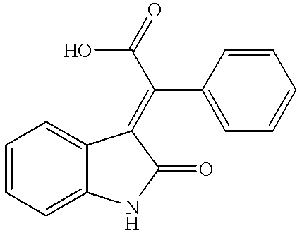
C1=CC=C2C(=C1)C(=C(C(O)=O)C1=CC=CC=C1)C(=O)N2
